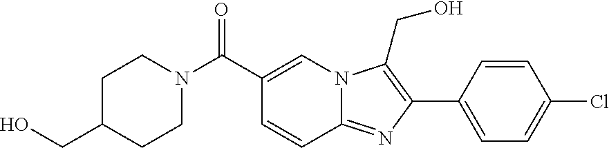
C1(C2=C(CO)N3C(=N2)C=CC(C(N2CCC(CO)CC2)=O)=C3)=CC=C(Cl)C=C1
